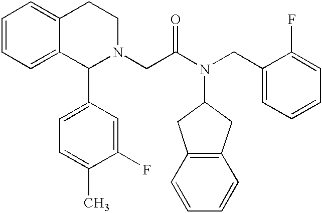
C1=CC=C2C(=C1)CCN(CC(N(CC1=CC=CC=C1F)C1CC3=C(C1)C=CC=C3)=O)C2C1=CC=C(C)C(F)=C1
